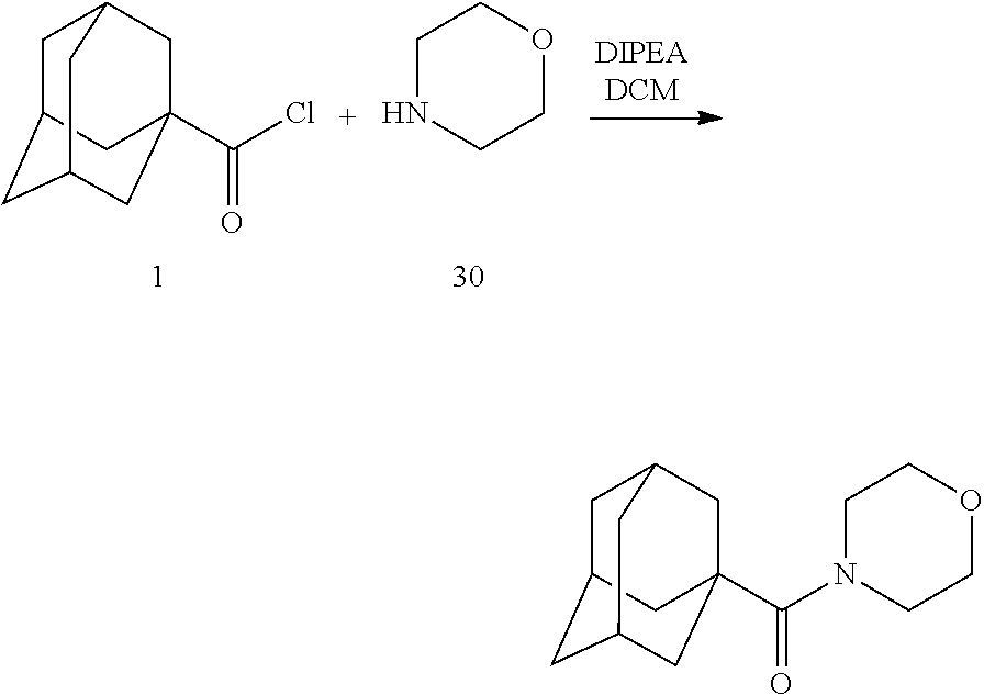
C1C2CC3CC(C(Cl)=O)(CC1C3)C2.N1CCOCC1.C1C2CC3CC(C(N4CCOCC4)=O)(CC1C3)C2
